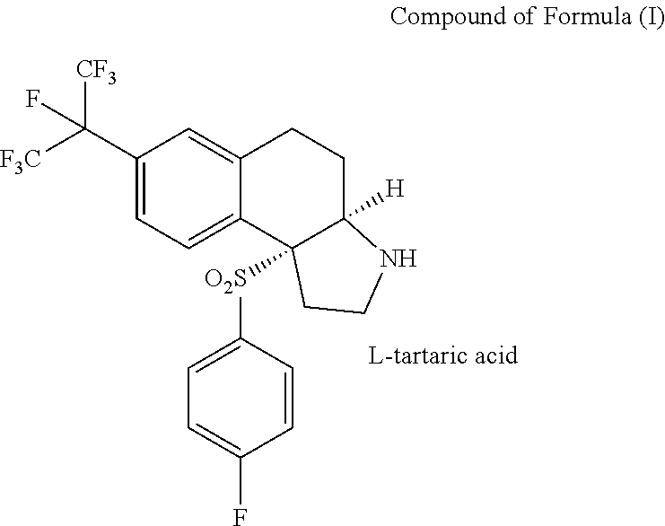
C1(C([CF3])([F3C])F)=CC=C2C(=C1)CCC1([H])C2([O2S]C2=CC=C(F)C=C2)CCN1
